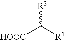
[HOOC]C([R1])[R2]
